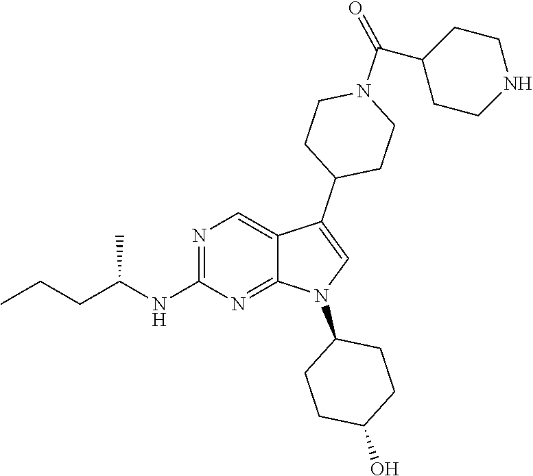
N1=C(NC(CCC)C)N=C2C(=C1)C(C1CCN(C(C3CCNCC3)=O)CC1)=CN2C1CCC(O)CC1
